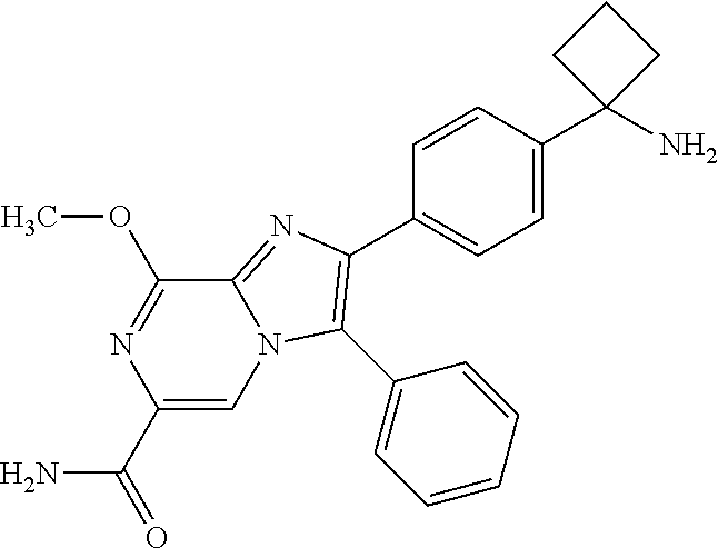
C1(C(=O)N)=CN2C(=NC(C3=CC=C(C4(N)CCC4)C=C3)=C2C2=CC=CC=C2)C(OC)=N1
